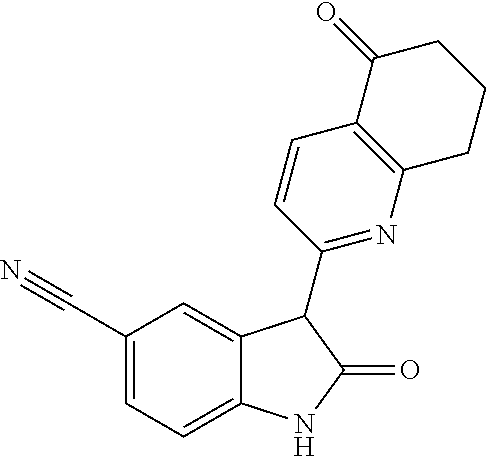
C1(C#N)=CC=C2C(=C1)C(C1=NC3=C(C=C1)C(=O)CCC3)C(=O)N2
